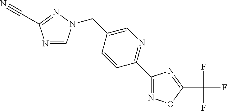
N1=C(C#N)N=CN1CC1=CN=C(C2=NOC(C(F)(F)F)=N2)C=C1
